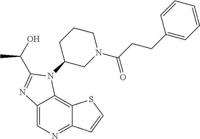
C12=CN=C3C(=C1N(C1CN(C(CCC4=CC=CC=C4)=O)CCC1)C(C(O)C)=N2)SC=C3
